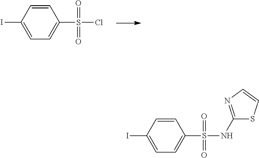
C1=CC(I)=CC=C1S(Cl)(=O)=O.C1=CC(I)=CC=C1S(NC1=NC=CS1)(=O)=O
